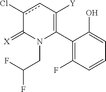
C1(C2=C([Y])cc(Cl)C(=[X])N2CC(F)F)=C(F)C=CC=C1O
